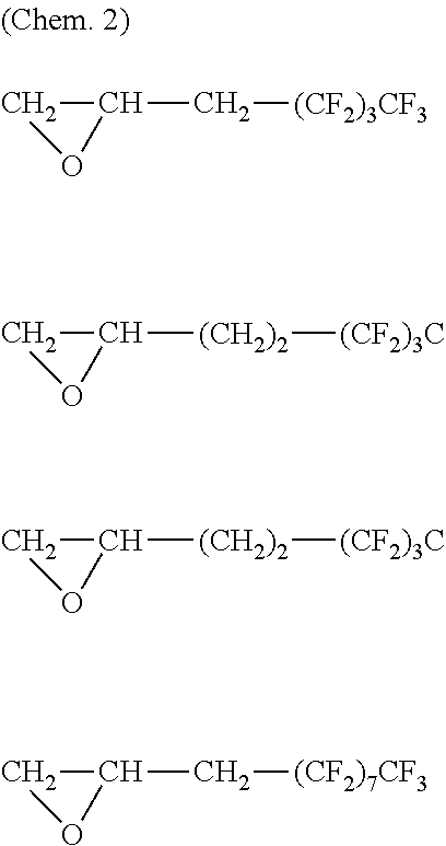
C1C(C[(CF2)3CF3])O1.C1C([(CH2)2][(CF2)3C])O1.C1C([(CH2)2][(CF2)3C])O1.C1C(C[(CF2)7CF3])O1
